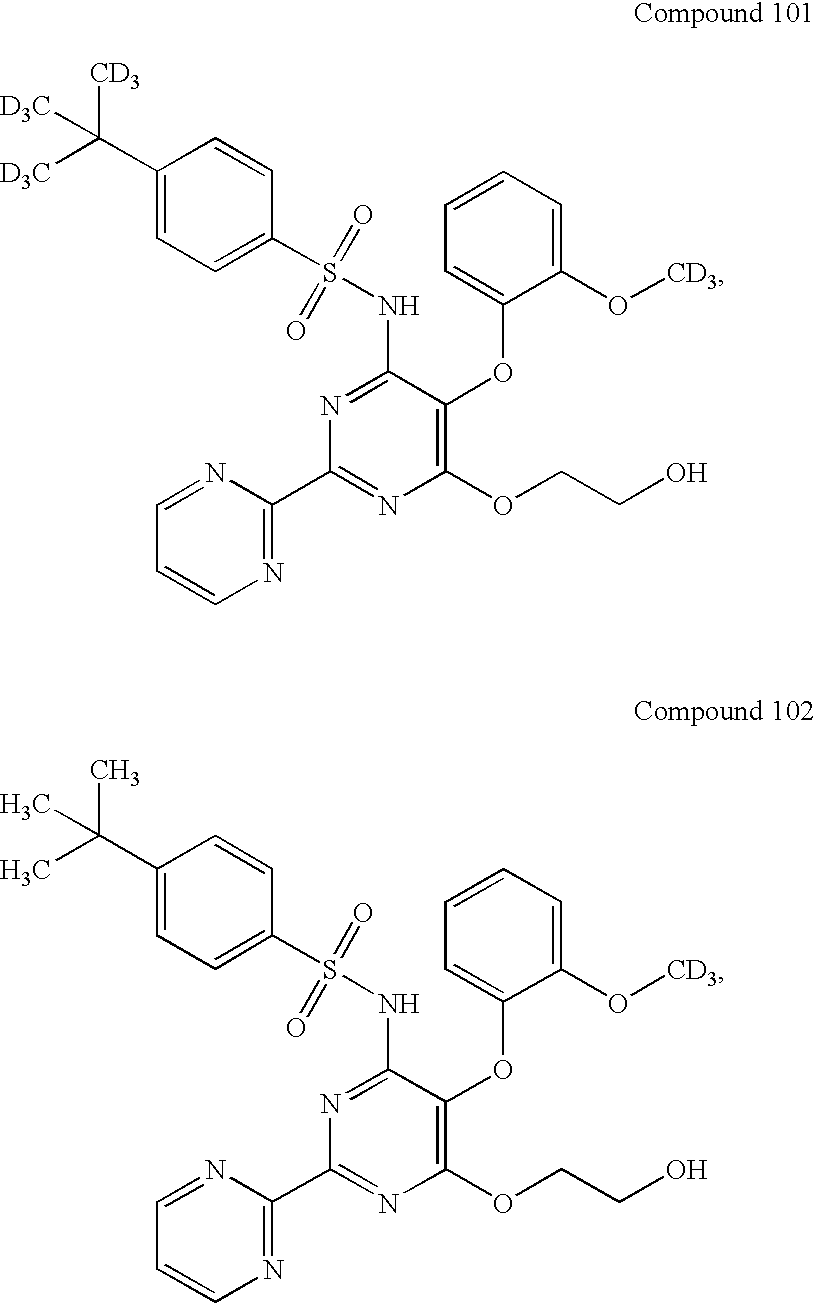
C1(C([D3C])([CD3])[D3C])=CC=C(S(=O)(=O)NC2=NC(C3=NC=CC=N3)=NC(OCCO)=C2OC2=CC=CC=C2O[CD3])C=C1.C1(C(C)(C)C)=CC=C(S(=O)(=O)NC2=NC(C3=NC=CC=N3)=NC(OCCO)=C2OC2=CC=CC=C2O[CD3])C=C1
